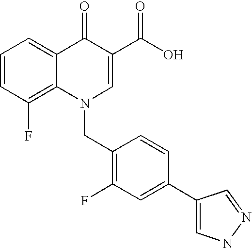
C12=C(F)C=CC=C1C(=O)C(C(O)=O)=CN2CC1=C(F)C=C(C2=CNN=C2)C=C1
